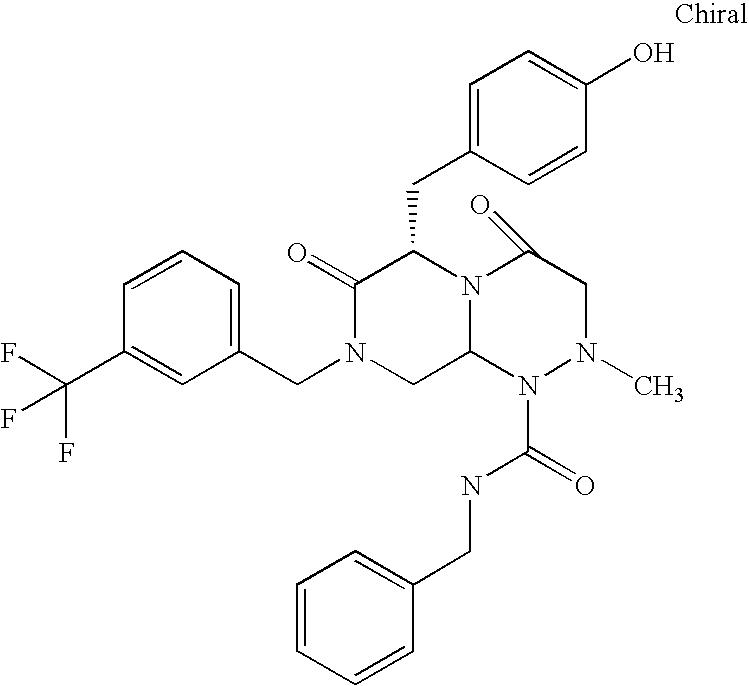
C1=CC(C(F)(F)F)=CC(CN2CC3N(C(CC4=CC=C(O)C=C4)C2=O)C(=O)CN(C)N3C(=O)NCC2=CC=CC=C2)=C1
